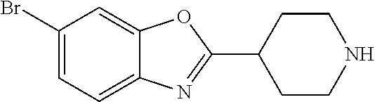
C1(Br)=CC=C2C(=C1)OC(C1CCNCC1)=N2
